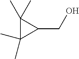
C1(C)(C)C(C)(C)C1CO
